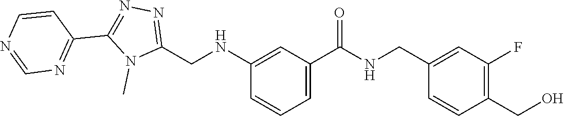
N1(C)C(CNC2=CC(C(=O)NCC3=CC(F)=C(CO)C=C3)=CC=C2)=NN=C1C1=NC=NC=C1
